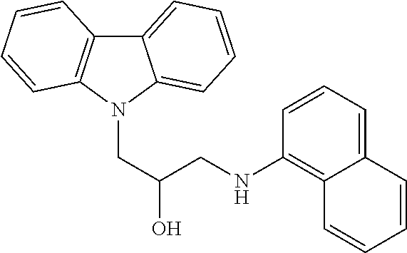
C12=CC=CC=C1N(CC(CNC1=C3C(=CC=C1)C=CC=C3)O)C1=C2C=CC=C1
